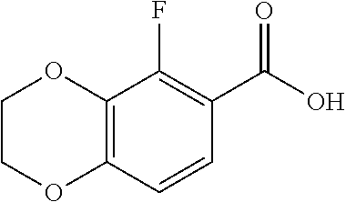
C12=C(C=CC(C(O)=O)=C1F)OCCO2
